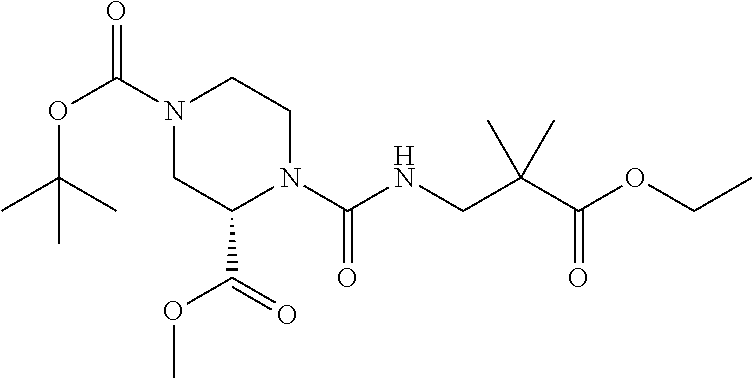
C(NCC(C)(C)C(OCC)=O)(N1C(C(OC)=O)CN(C(=O)OC(C)(C)C)CC1)=O
